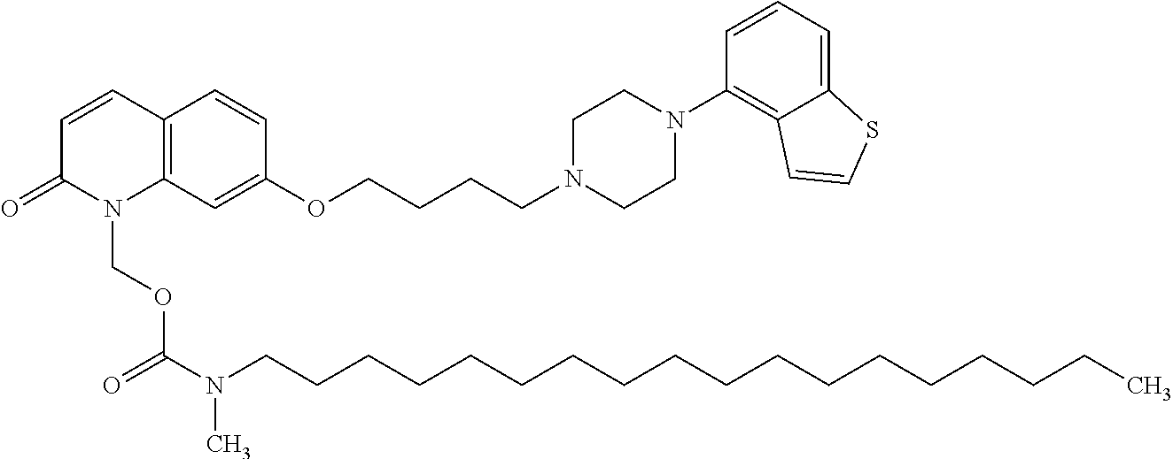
C12=C(C=C(OCCCCN3CCN(C4=C5C(=CC=C4)SC=C5)CC3)C=C1)N(COC(N(CCCCCCCCCCCCCCCCCC)C)=O)C(=O)C=C2
